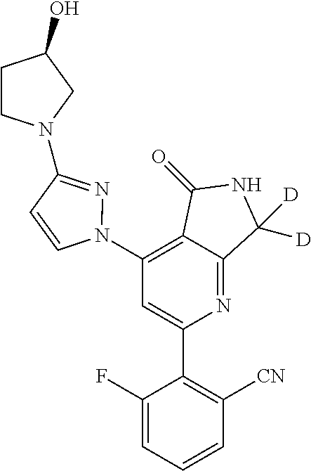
C1(N2N=C(N3CCC(O)C3)C=C2)=C2C(=NC(C3=C([CN])C=CC=C3F)=C1)C([D])([D])NC2=O
